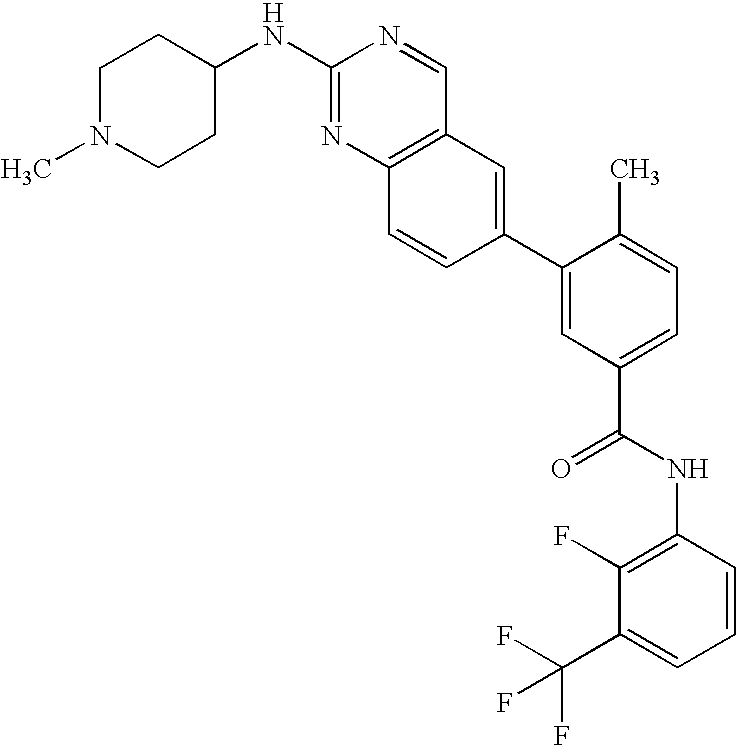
C1(C2=CC(C(NC3=C(F)C(C(F)(F)F)=CC=C3)=O)=CC=C2C)=CC2=C(C=C1)N=C(NC1CCN(C)CC1)N=C2
